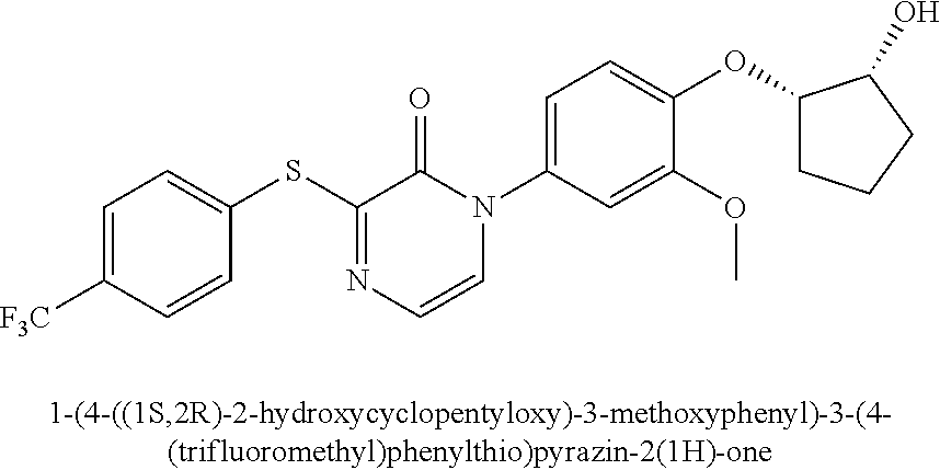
C1=C([F3C])C=CC(SC2=NC=CN(C3=CC=C(OC4CCCC4O)C(OC)=C3)C2=O)=C1
